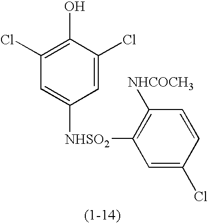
C1(Cl)=C(O)C(Cl)=CC([NHSO2]C2=C([NHCOCH3])C=CC(Cl)=C2)=C1
